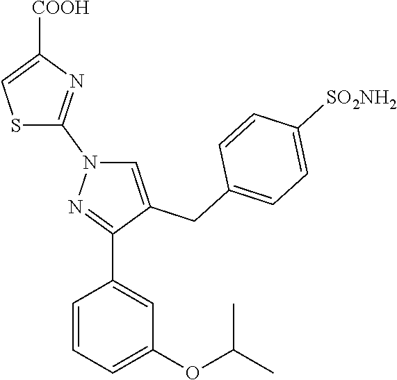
C1=CC=C(OC(C)C)C=C1C1=NN(C2=NC([COOH])=CS2)C=C1CC1=CC=C([SO2NH2])C=C1
